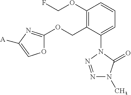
C1(OCF)=C(COC2=NC([A])=CO2)C(N2N=NN(C)C2=O)=CC=C1
